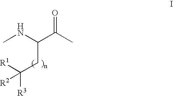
CNC(C(C)=O)CC([R3])([R1])[R2]
